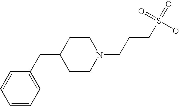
C1=CC=C(CC2CCN(CCCS(=O)(=O)O)CC2)C=C1
